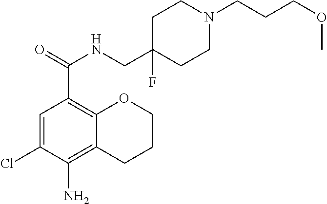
C1=C(Cl)C(N)=C2C(=C1C(=O)NCC1(F)CCN(CCCOC)CC1)OCCC2
